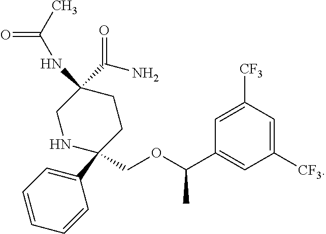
CC(=O)NC1(C(=O)N)CCC(COC(C2=CC([CF3])=CC([CF3])=C2)C)(C2=CC=CC=C2)NC1
